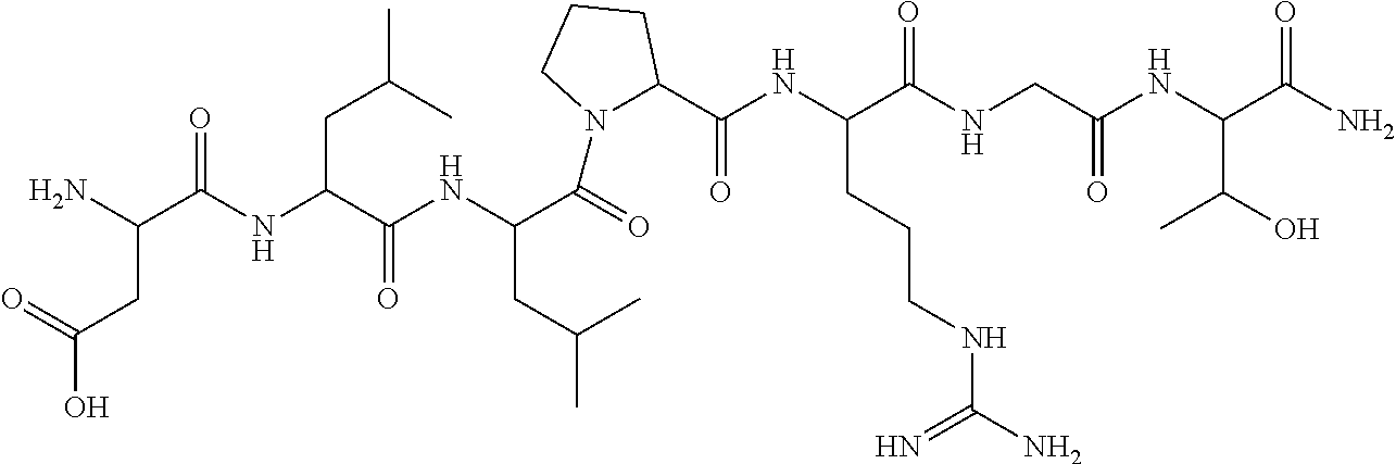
NC(C(NC(C(NC(C(=O)N1C(C(=O)NC(CCCNC(=N)N)C(=O)NCC(=O)NC(C(C)O)C(=O)N)CCC1)CC(C)C)=O)CC(C)C)=O)CC(O)=O
